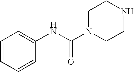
C1=CC=CC(NC(N2CCNCC2)=O)=C1
